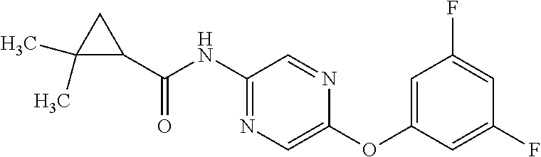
C1(C(=O)NC2=NC=C(OC3=CC(F)=CC(F)=C3)N=C2)CC1(C)C
